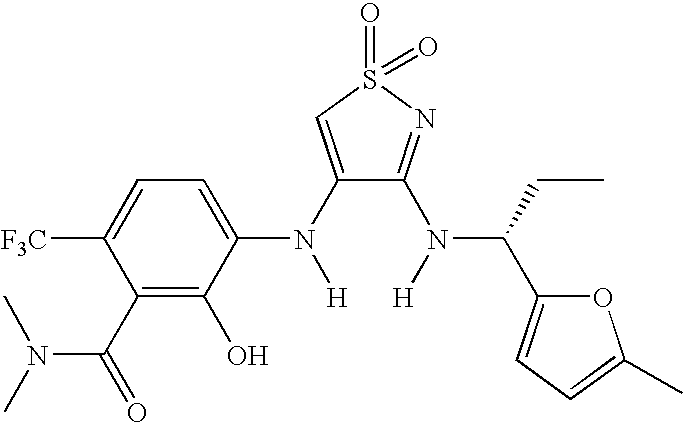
C1(N([H])C2=CC=C([F3C])C(C(N(C)C)=O)=C2O)=CS(=O)(=O)N=C1N([H])C(CC)C1=CC=C(C)O1
